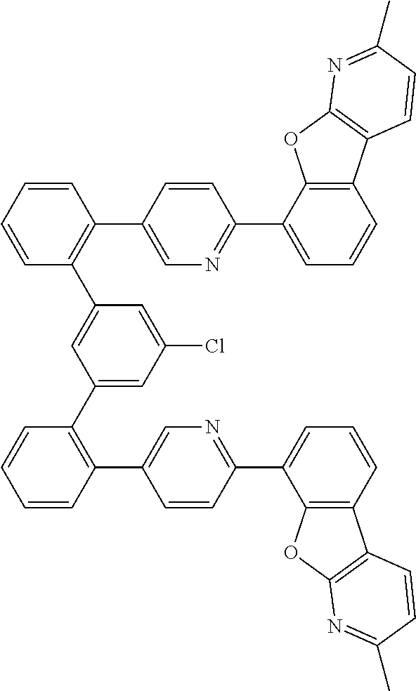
C1(C2=C(C3=CN=C(C4=CC=CC5=C4OC4=C5C=CC(C)=N4)C=C3)C=CC=C2)=CC(Cl)=CC(C2=C(C3=CN=C(C4=CC=CC5=C4OC4=C5C=CC(C)=N4)C=C3)C=CC=C2)=C1
